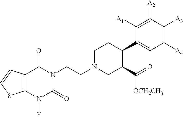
N1([Y])C(=O)N(CCN2CC(C(=O)[OCH2CH3])C(C3=CC([A4])=C([A3])C([A2])=C3[A1])CC2)C(=O)C2=C1SC=C2
